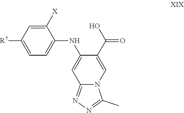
C1([X])=CC([R7])=CC=C1NC1=CC2=NN=C(C)N2C=C1C(O)=O
